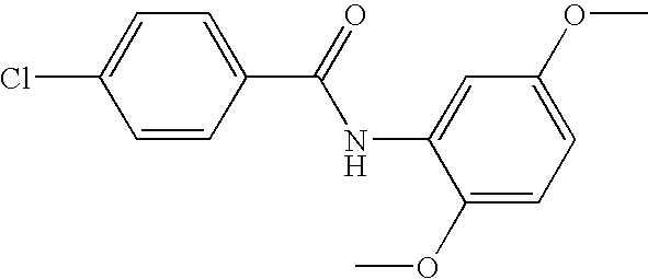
C1=CC(C(=O)NC2=CC(OC)=CC=C2OC)=CC=C1Cl
